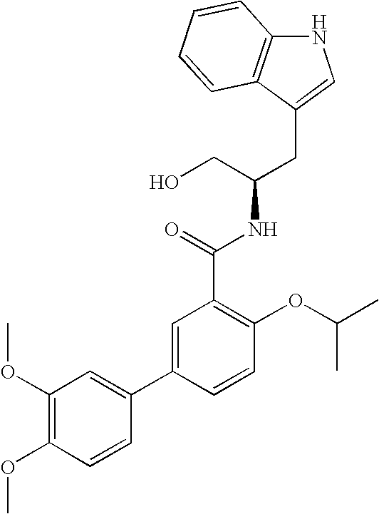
C(C(CO)NC(C1=C(OC(C)C)C=CC(C2=CC(OC)=C(OC)C=C2)=C1)=O)C1=CNC2=C1C=CC=C2
